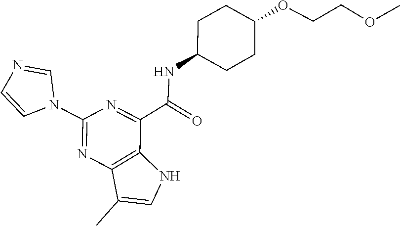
C(COC1CCC(NC(C2=NC(N3C=NC=C3)=NC3=C2NC=C3C)=O)CC1)OC
